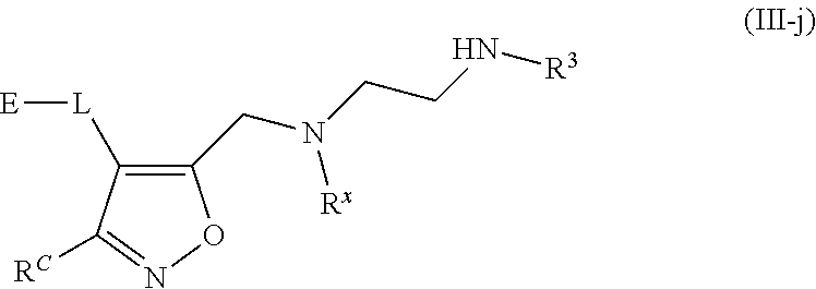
C1([L][E])=C(CN(CCN[R3])[Rx])ON=C1[RC]
